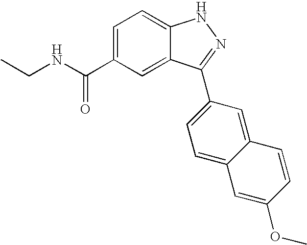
CCNC(C1=CC=C2C(=C1)C(C1=CC=C3C(=C1)C=CC(OC)=C3)=NN2)=O
